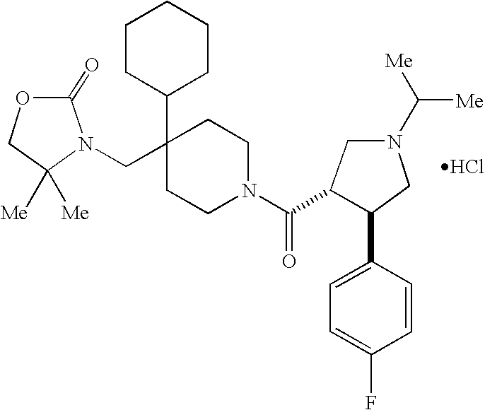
N1(CC2(C3CCCCC3)CCN(C(=O)C3C(C4=CC=C(F)C=C4)CN(C([Me])[Me])C3)CC2)C([Me])([Me])COC1=O.Cl
